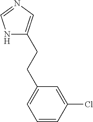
N1=CNC(CCC2=CC=CC(Cl)=C2)=C1
